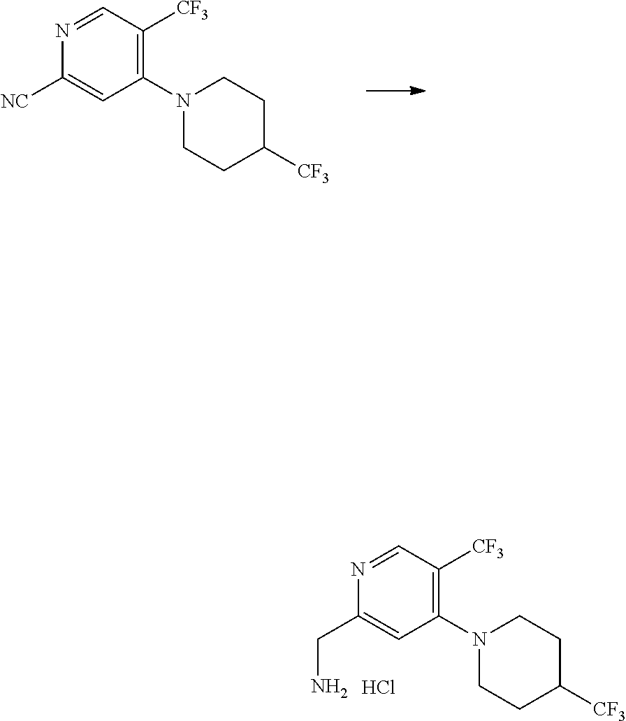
C1(N2CCC([CF3])CC2)=C([CF3])C=NC([NC])=C1.C1(N2CCC([CF3])CC2)=C([CF3])C=NC(CN)=C1.Cl
